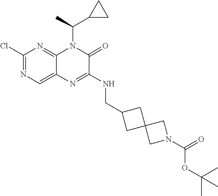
C1(Cl)=NC=C2C(=N1)N(C(C1CC1)C)C(=O)C(NCC1CC3(C1)CN(C(=O)OC(C)(C)C)C3)=N2
